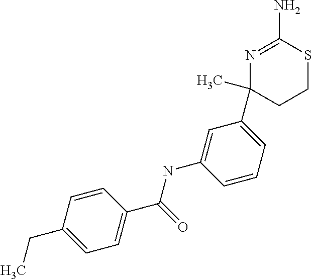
C1=C(CC)C=CC(C(=O)NC2=CC(C3(C)N=C(N)SCC3)=CC=C2)=C1
